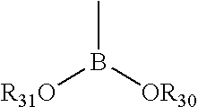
[R31O]B([OR30])C
